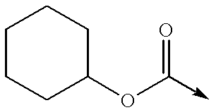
C1CCC(OC(->C)=O)CC1
